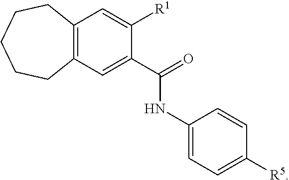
C12=C(C=C(C(NC3=CC=C([R5])C=C3)=O)C([R1])=C1)CCCCC2
